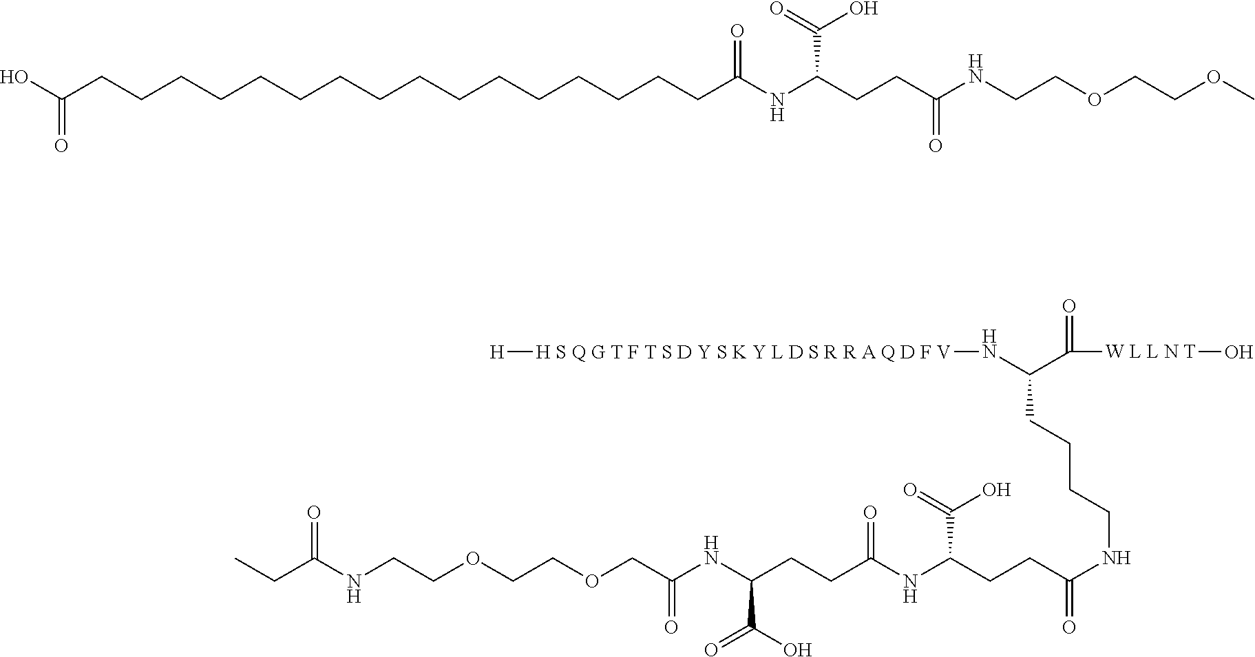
OC(CCCCCCCCCCCCCCCCC(NC(CCC(NCCOCCOC)=O)C(=O)O)=O)=O.C(C(N[H S Q G T F T S D Y S K Y L D S R R A Q D F V][H])C([W L L N T]O)=O)CCCNC(CCC(NC(CCC(NC(COCCOCCNC(CC)=O)=O)C(O)=O)=O)C(=O)O)=O
